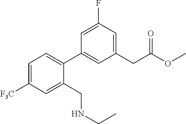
C1=C([F3C])C=C(CNCC)C(C2=CC(CC(OC)=O)=CC(F)=C2)=C1
